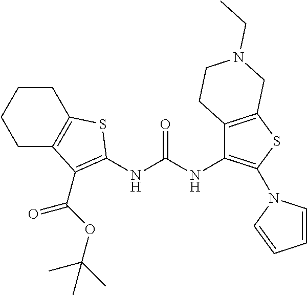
C1CC2=C(CC1)SC(NC(NC1=C(N3C=CC=C3)SC3=C1CCN(CC)C3)=O)=C2C(OC(C)(C)C)=O
